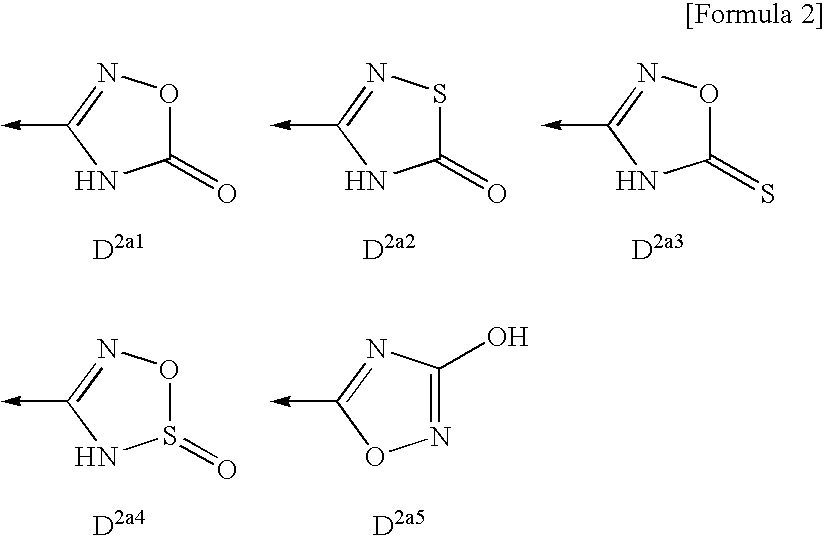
C1(=O)ON=C(->C)N1.C1(=O)SN=C(->C)N1.C1(=S)ON=C(->C)N1.S1(=O)ON=C(->C)N1.N1=C(O)N=C(->C)O1
